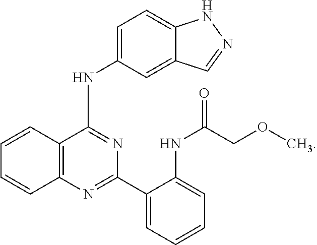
C12=C(N=C(C3=CC=CC=C3NC(COC)=O)N=C1NC1=CC=C3C(=C1)C=NN3)C=CC=C2
